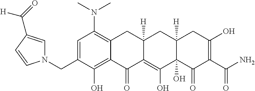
C1=C(CN2C=C(C(=O)[H])C=C2)C(O)=C2C(=C1N(C)C)CC1([H])C(=C(O)C3(O)C([H])(C1)CC(O)=C(C(N)=O)C3=O)C2=O
